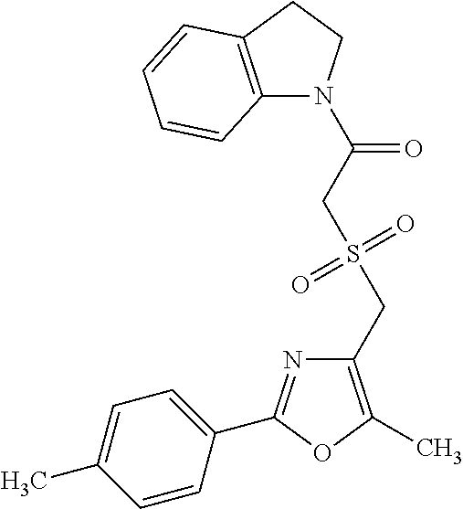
C1(CS(=O)(=O)CC(=O)N2C3=C(CC2)C=CC=C3)=C(C)OC(C2=CC=C(C)C=C2)=N1
